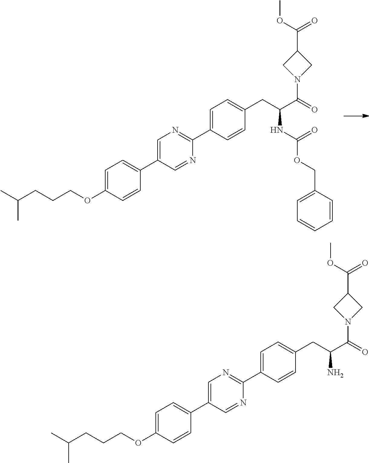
C1=C(C2=CC=C(OCCCC(C)C)C=C2)C=NC(C2=CC=C(CC(C(=O)N3CC(C(OC)=O)C3)NC(OCC3=CC=CC=C3)=O)C=C2)=N1.C1=C(C2=CC=C(OCCCC(C)C)C=C2)C=NC(C2=CC=C(CC(C(=O)N3CC(C(OC)=O)C3)N)C=C2)=N1
